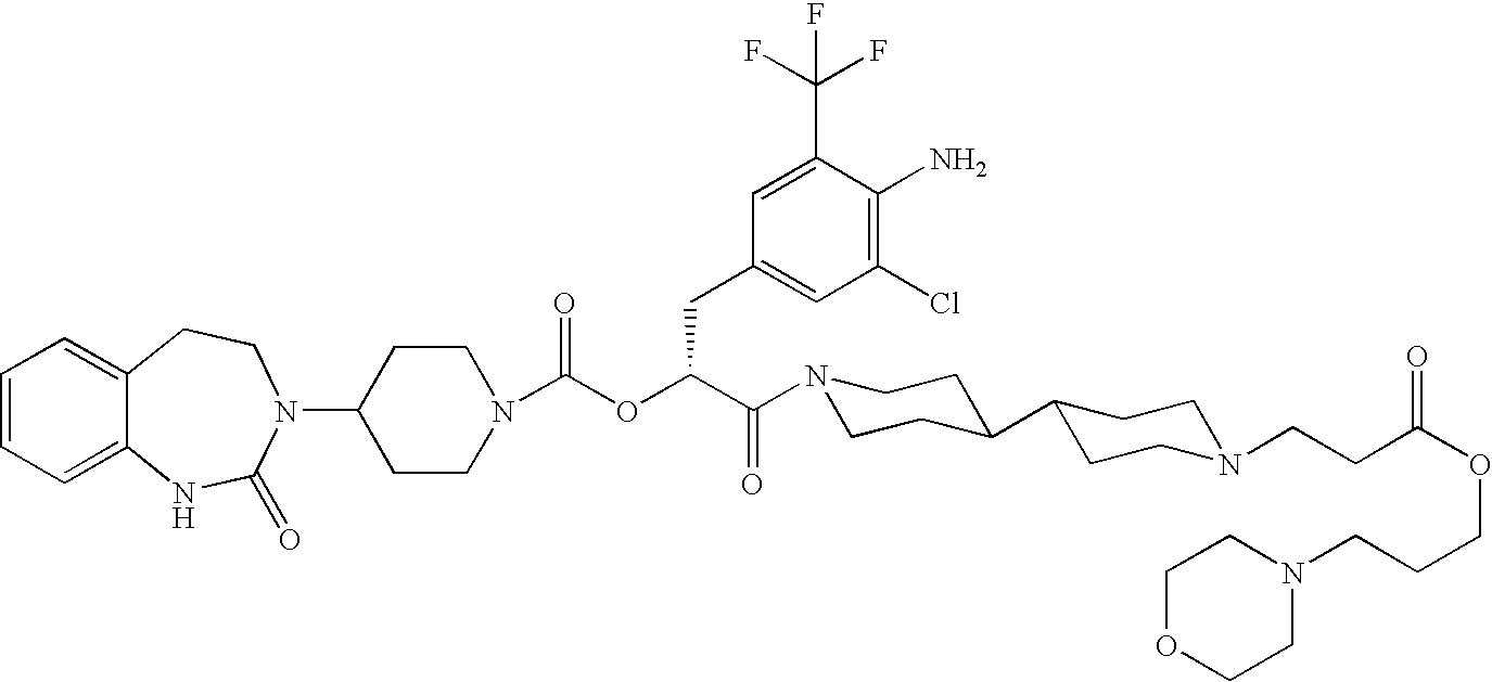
C1=CC=C2C(=C1)CCN(C1CCN(C(OC(C(N3CCC(C4CCN(CCC(OCCCN5CCOCC5)=O)CC4)CC3)=O)CC3=CC(Cl)=C(N)C(C(F)(F)F)=C3)=O)CC1)C(=O)N2
